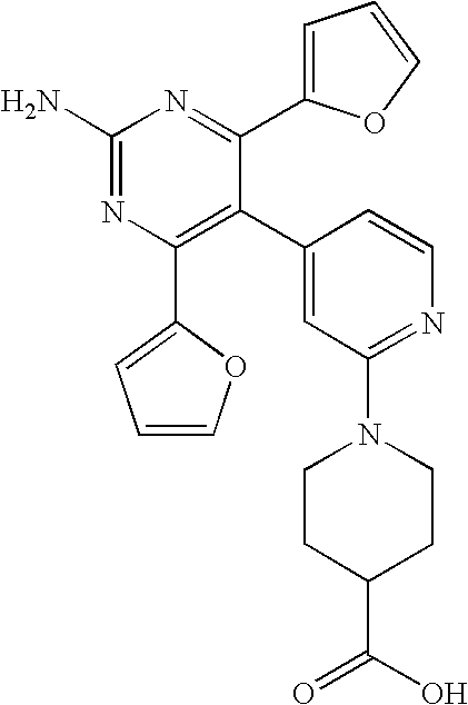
C1(N)=NC(C2=CC=CO2)=C(C2=CC(N3CCC(C(=O)O)CC3)=NC=C2)C(C2=CC=CO2)=N1
